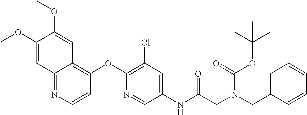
COC1=CC2=NC=CC(OC3=C(Cl)C=C(NC(CN(CC4=CC=CC=C4)C(=O)OC(C)(C)C)=O)C=N3)=C2C=C1OC
